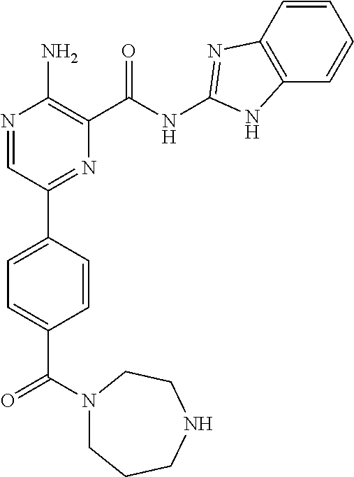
N1=CC(C2=CC=C(C(=O)N3CCCNCC3)C=C2)=NC(C(NC2=NC3=C(C=CC=C3)N2)=O)=C1N
